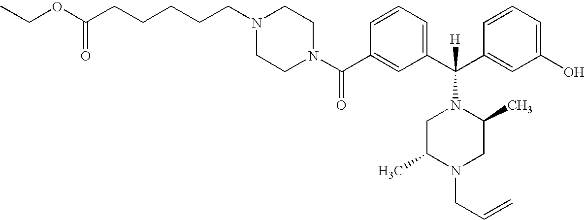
C1(C(N2CCN(CCCCCC(OCC)=O)CC2)=O)=CC(C(C2=CC(O)=CC=C2)([H])N2CC(C)N(CC=C)CC2C)=CC=C1
